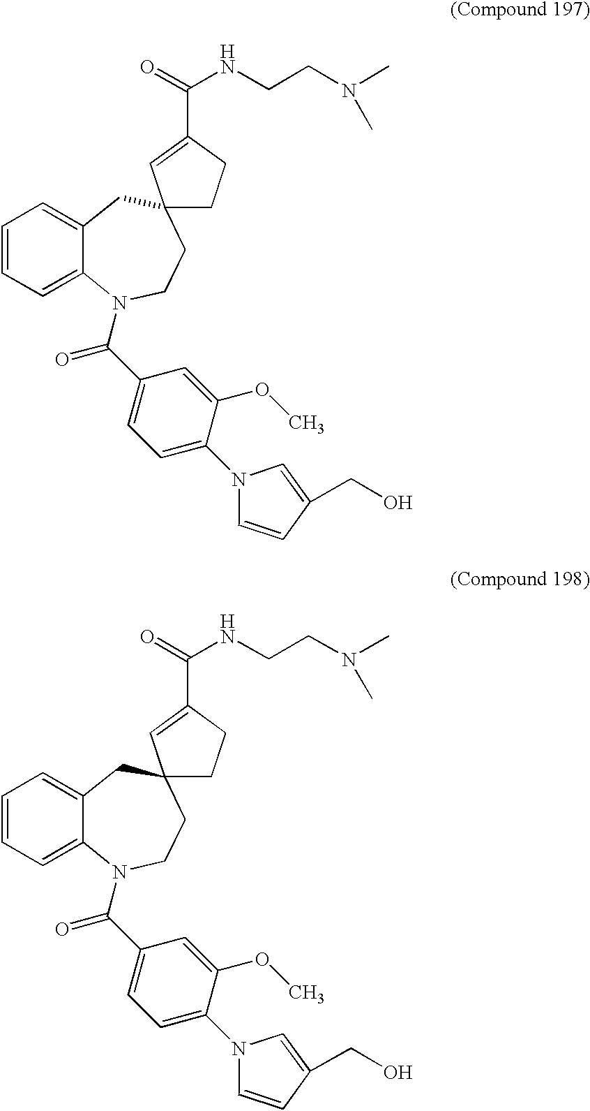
C1=CC=C2C(=C1)CC1(CCN2C(C2=CC=C(N3C=CC(CO)=C3)C(OC)=C2)=O)CCC(C(=O)NCCN(C)C)=C1.C1=CC=C2C(=C1)CC1(CCN2C(C2=CC=C(N3C=CC(CO)=C3)C(OC)=C2)=O)CCC(C(=O)NCCN(C)C)=C1
